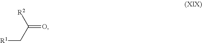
C(C([R2])=O)[R1]
